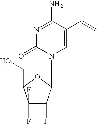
N1=C(N)C(C=C)=CN(C2C(F)C(F)(F)C(CO)O2)C1=O
